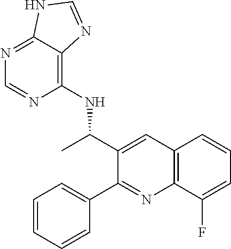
C1(NC(C2=CC3=C(N=C2C2=CC=CC=C2)C(F)=CC=C3)C)=C2C(=NC=N1)NC=N2
